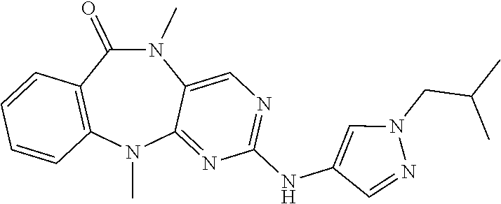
N1(C)C(=O)C2=C(N(C)C3=NC(NC4=CN(CC(C)C)N=C4)=NC=C13)C=CC=C2
